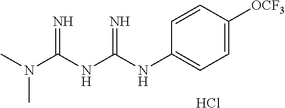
N(C(NC(NC1=CC=C([OCF3])C=C1)=N)=N)(C)C.Cl
